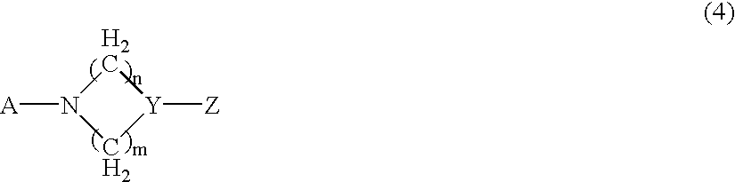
C1[Y]([Z])CN1[A]
